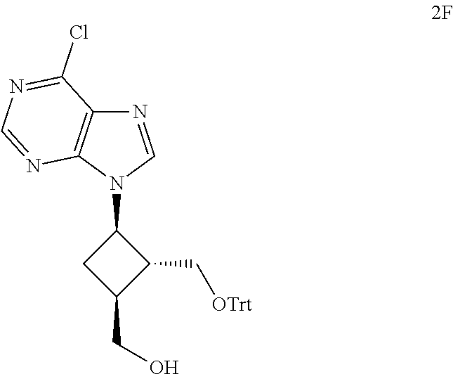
N1=CN(C2CC(CO)C2C[OTrt])C2=C1C(Cl)=NC=N2
